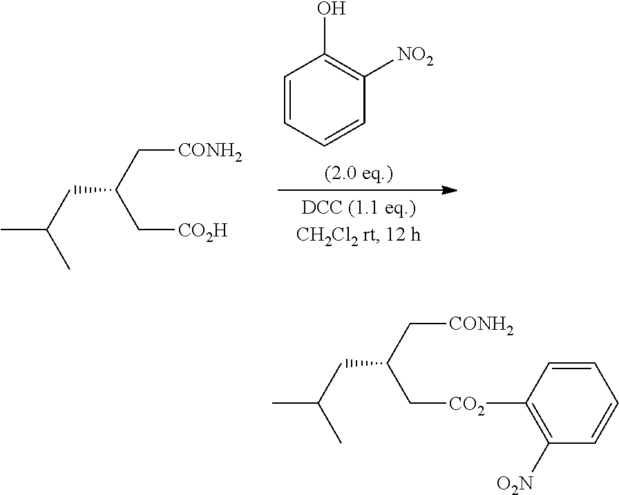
C1=CC=CC([NO2])=C1O.C([CONH2])C(CC(C)C)C[CO2H].C1=CC([CO2]CC(CC(C)C)C[CONH2])=C([O2N])C=C1
